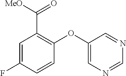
C1(OC2=CN=CN=C2)=C(C([MeO])=O)C=C(F)C=C1
